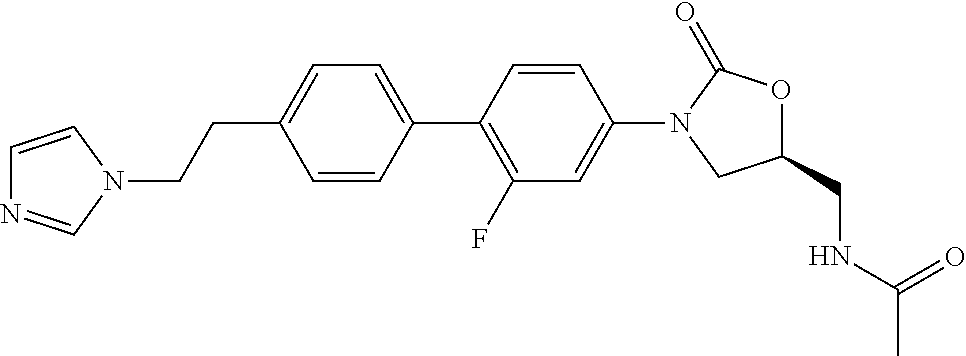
C1=CC(C2=C(F)C=C(N3CC(CNC(C)=O)OC3=O)C=C2)=CC=C1CCN1C=CN=C1
